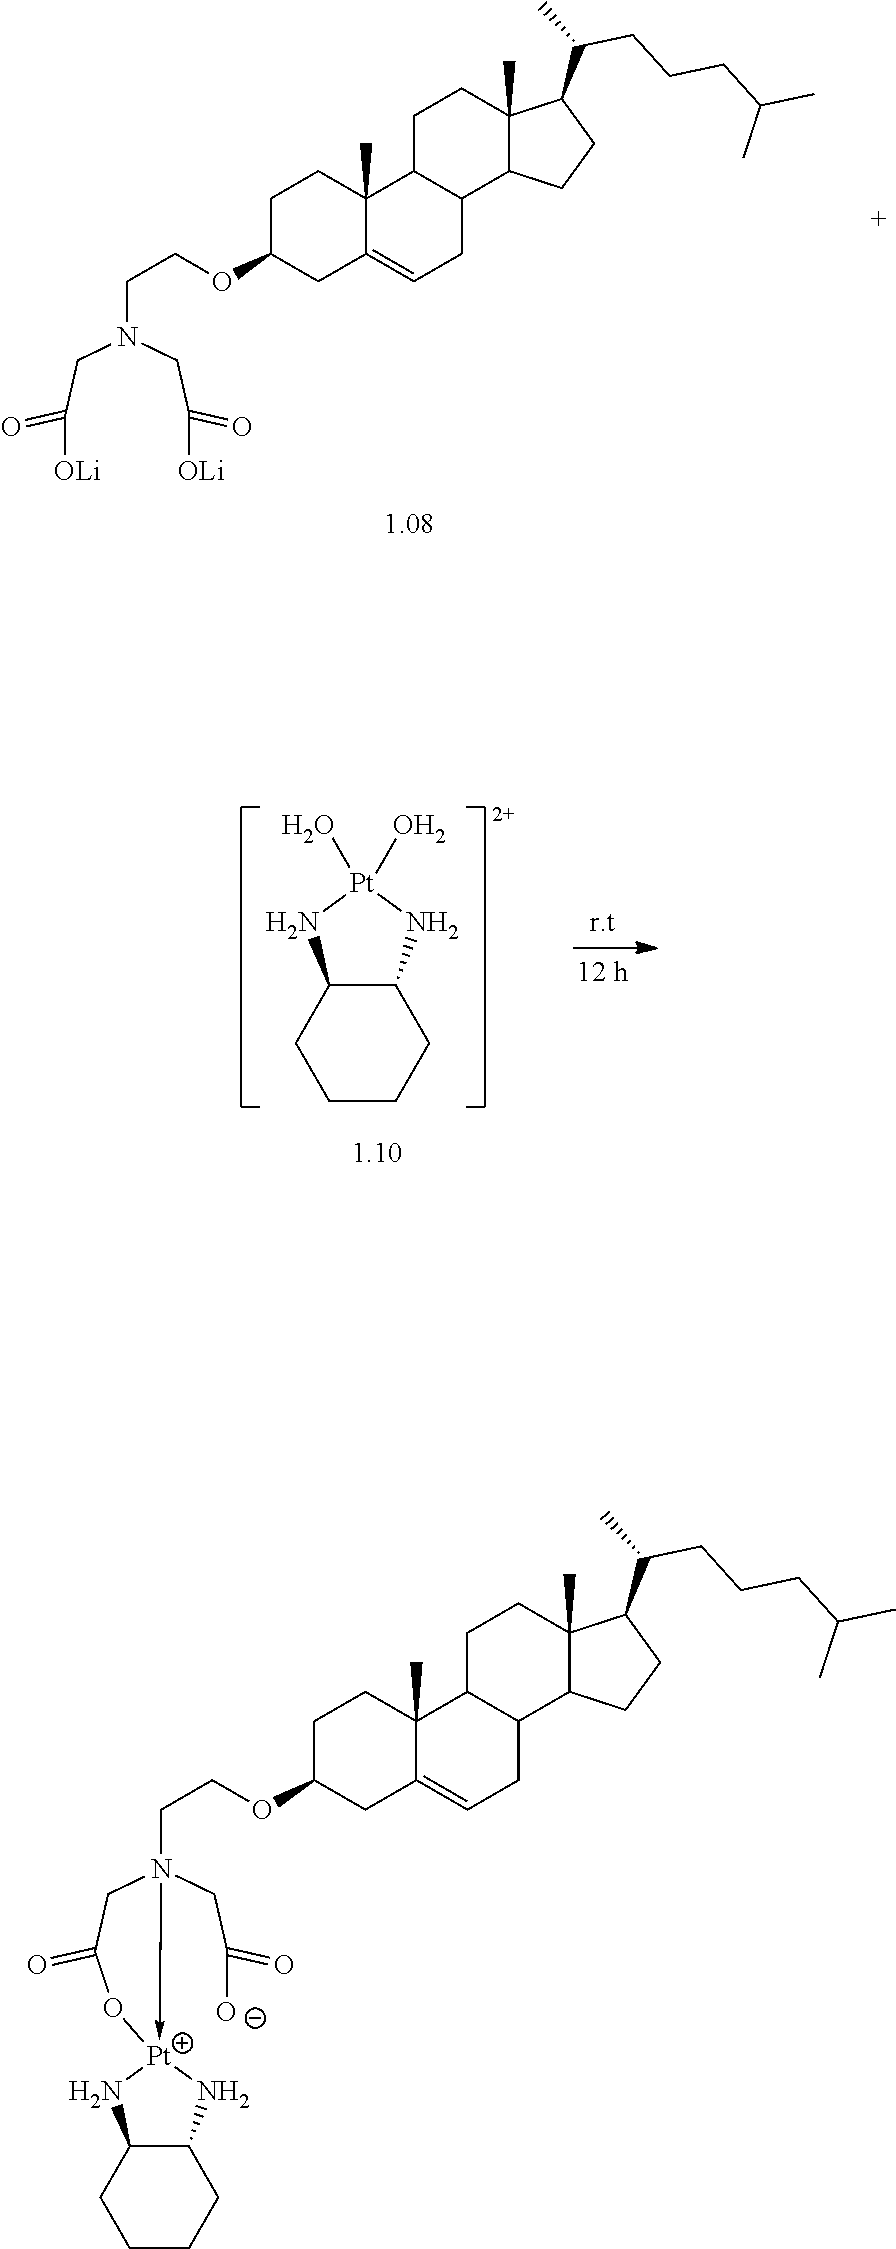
C1C(OCCN2(CC([O-])=O)->[Pt]3(NC4CCCCC4N3)OC(=O)C2)CC2=CCC3C(C2(C)C1)CCC1(C)C3CCC1C(C)CCCC(C)C.C1C(OCCN(CC([OLi])=O)CC([OLi])=O)CC2=CCC3C(C2(C)C1)CCC1(C)C3CCC1C(C)CCCC(C)C.C1CCC2C(C1)N[Pt](O)(O)N2
